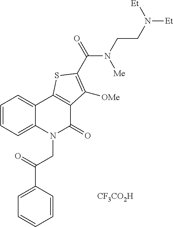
C1=C(C(=O)CN2C(=O)C3=C(C4=CC=CC=C24)SC(C(=O)N(CCN([Et])[Et])[Me])=C3[OMe])C=CC=C1.[CF3CO2H]
